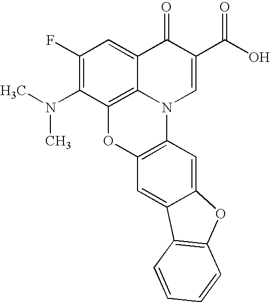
C1(F)=C(N(C)C)C2=C3C(=C1)C(=O)C(C(O)=O)=CN3C1=C(O2)C=C2C(=C1)OC1=C2C=CC=C1
